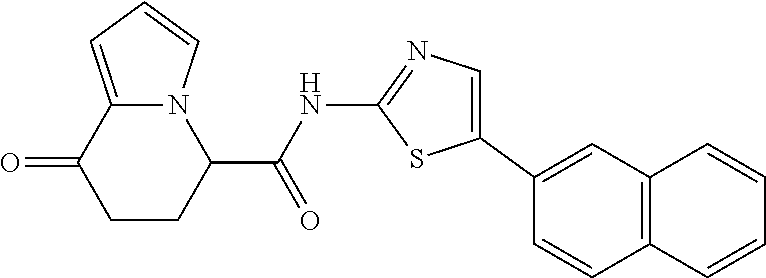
C1CC(C(=O)NC2=NC=C(C3=CC4=C(C=C3)C=CC=C4)S2)N2C(=CC=C2)C1=O
